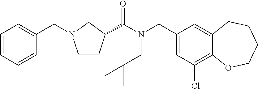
C1(CN(C(=O)C2CCN(CC3=CC=CC=C3)C2)CC(C)C)=CC(Cl)=C2C(=C1)CCCCO2
